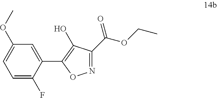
C1=C(F)C(C2=C(O)C(C(=O)OCC)=NO2)=CC(OC)=C1
